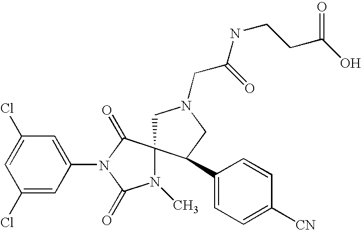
C1(Cl)=CC(N2C(=O)N(C)C3(C2=O)CN(CC(=O)NCCC(O)=O)CC3C2=CC=C([CN])C=C2)=CC(Cl)=C1
